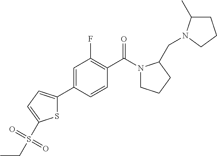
C1=CC(C(N2CCCC2CN2C(C)CCC2)=O)=C(F)C=C1C1=CC=C(S(=O)(CC)=O)S1
